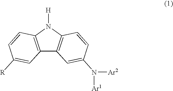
C12=C(N([H])C3=C1C=C(N([Ar1])[Ar2])C=C3)C=CC([R])=C2
